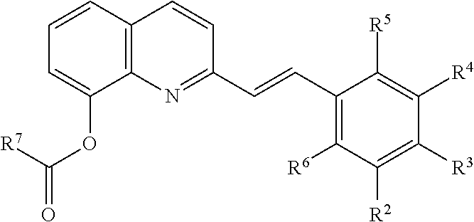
C1=CC2=C(C(OC([R7])=O)=C1)N=C(C=CC1=C([R6])C([R2])=C([R3])C([R4])=C1[R5])C=C2
